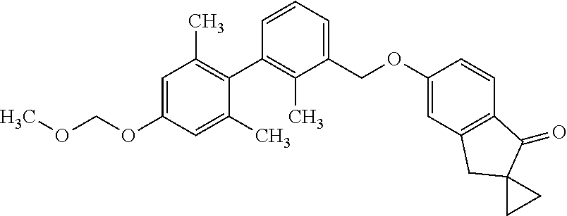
COCOC1=CC(C)=C(C2=C(C)C(COC3=CC4=C(C=C3)C(=O)C3(C4)CC3)=CC=C2)C(C)=C1
